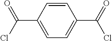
C1=C(C(Cl)=O)C=CC(C(=O)Cl)=C1
